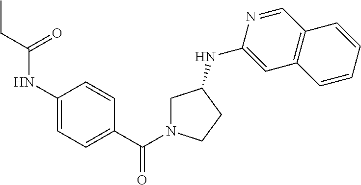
C1(NC(CC)=O)=CC=C(C(N2CC(NC3=CC4=C(C=N3)C=CC=C4)CC2)=O)C=C1
